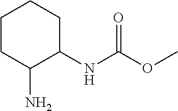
C1CC(N)C(NC(OC)=O)CC1
